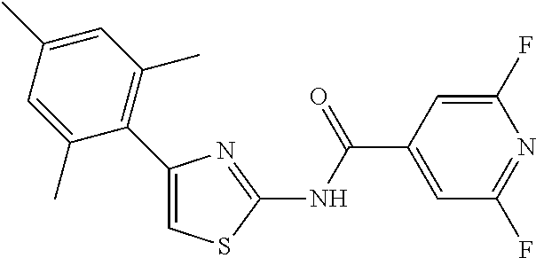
C1(C2=C(C)C=C(C)C=C2C)=CSC(NC(C2=CC(F)=NC(F)=C2)=O)=N1
